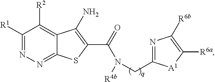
C1([R1])=NN=C2C(=C1[R2])C(N)=C(C(=O)N([R4b])CC1=NC([R6b])=C([R6a])[A1]1)S2
